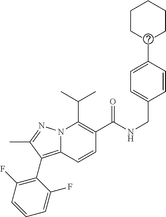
CC(C)C1=C(C(NCC2=CC=C(C3CCCCC3)C=C2)=O)C=CC2=C(C3=C(F)C=CC=C3F)C(C)=NN12
